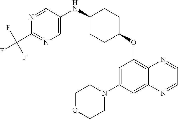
N1=CC(NC2CCC(OC3=C4C(=CC(N5CCOCC5)=C3)N=CC=N4)CC2)=CN=C1C(F)(F)F
